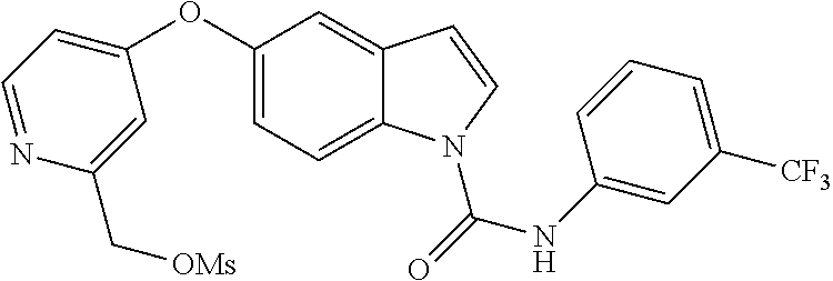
C1(OC2=CC=NC(C[OMs])=C2)=CC=C2C(=C1)C=CN2C(=O)NC1=CC([CF3])=CC=C1
